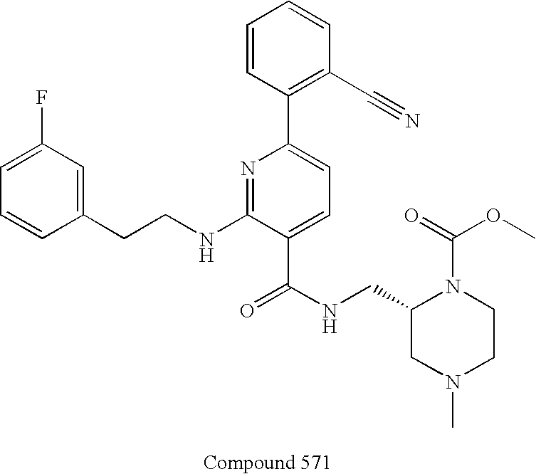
C1=C(F)C=C(CCNC2=NC(C3=C(C#N)C=CC=C3)=CC=C2C(NCC2CN(C)CCN2C(=O)OC)=O)C=C1
